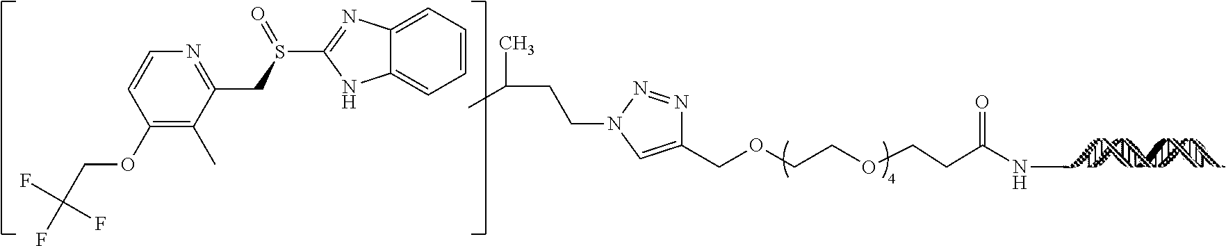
C1(COCCOCCC(NC)=O)=CN(CCC(C)C)N=N1.C1=CC=C2C(=C1)NC(S(CC1=NC=CC(OCC(F)(F)F)=C1C)=O)=N2
